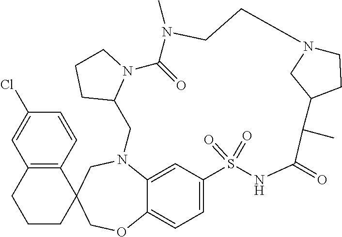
N12C3=CC(=CC=C3OCC3(C4=C(C=C(Cl)C=C4)CCC3)C1)S(=O)(=O)NC(=O)C(C)C1CCN(C1)CCN(C)C(=O)N1C(C2)CCC1
